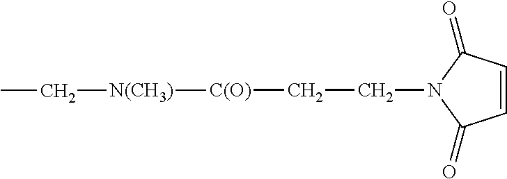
C1=CC(=O)N(CC[C(O)][N(CH3)]CC)C1=O
